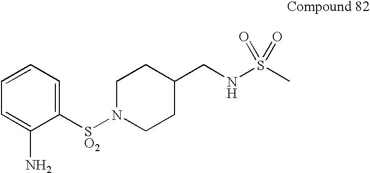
C1N([SO2]C2=CC=CC=C2N)CCC(CNS(C)(=O)=O)C1
